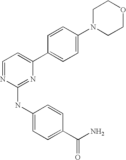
C1(C2=CC=NC(NC3=CC=C(C(N)=O)C=C3)=N2)=CC=C(N2CCOCC2)C=C1
